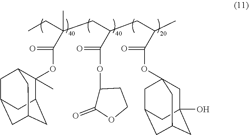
CCC(CC(CC(C)C(=O)OC12CC3(O)CC(CC(C1)C3)C2)C(=O)OC1C(=O)OCC1)(C)C(=O)OC1(C)C2CC3CC(CC1C3)C2
